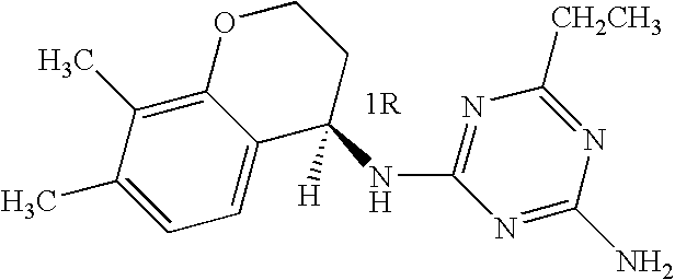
C1(C)=CC=C2C(=C1C)OCCC2([H])NC1=NC([CH2CH3])=NC(N)=N1
